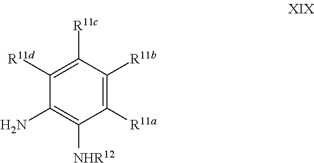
C1([R11d])=C([R11c])C([R11b])=C([R11a])C([NHR12])=C1N
